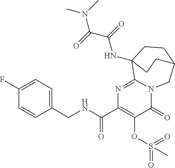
C1(CNC(C2=C(OS(=O)(=O)C)C(=O)N3C(=N2)C2(NC(=O)C(N(C)C)=O)CCC(C3)CC2)=O)=CC=C(F)C=C1
